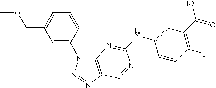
C12=C(N=NN1C1=CC(COC)=CC=C1)C=NC(NC1=CC(C(=O)O)=C(F)C=C1)=N2
